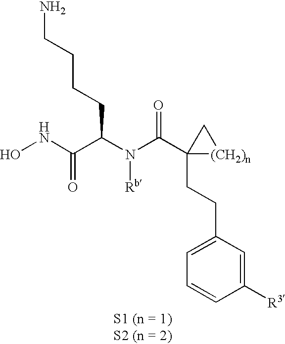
C1(CCC2(C(N(C(C(NO)=O)CCCCN)[Rb])=O)[(CH2)n]C2)=CC=CC([R3])=C1
